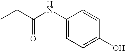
CCC(NC1=CC=C(O)C=C1)=O
